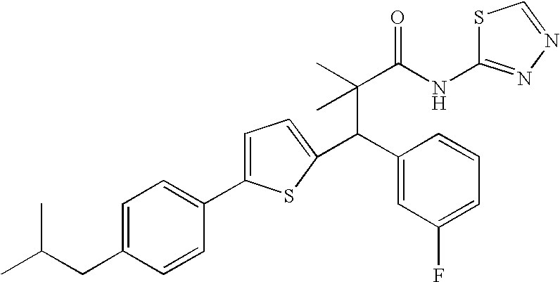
C(C(C)(C(NC1=NN=CS1)=O)C)(C1=CC(F)=CC=C1)C1=CC=C(C2=CC=C(CC(C)C)C=C2)S1
